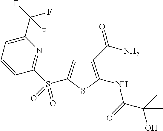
C1(C(N)=O)=C(NC(C(C)(O)C)=O)SC(S(C2=NC(C(F)(F)F)=CC=C2)(=O)=O)=C1
